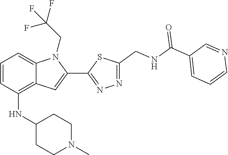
N1=C(C2=CC3=C(NC4CCN(C)CC4)C=CC=C3N2CC(F)(F)F)SC(CNC(C2=CC=CN=C2)=O)=N1
